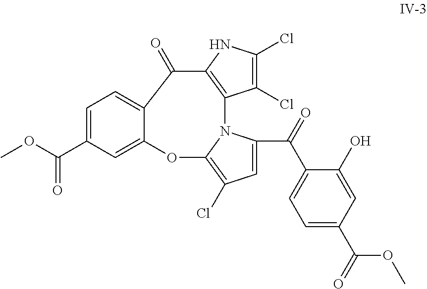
C1(Cl)=C(Cl)NC2=C1N1C(C(=O)C3=CC=C(C(=O)OC)C=C3O)=CC(Cl)=C1OC1=CC(C(OC)=O)=CC=C1C2=O
